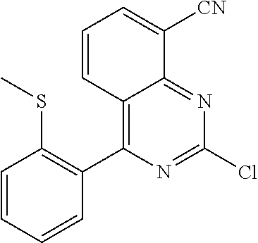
C1=CC=CC(C2=C3C(=NC(Cl)=N2)C([CN])=CC=C3)=C1SC
